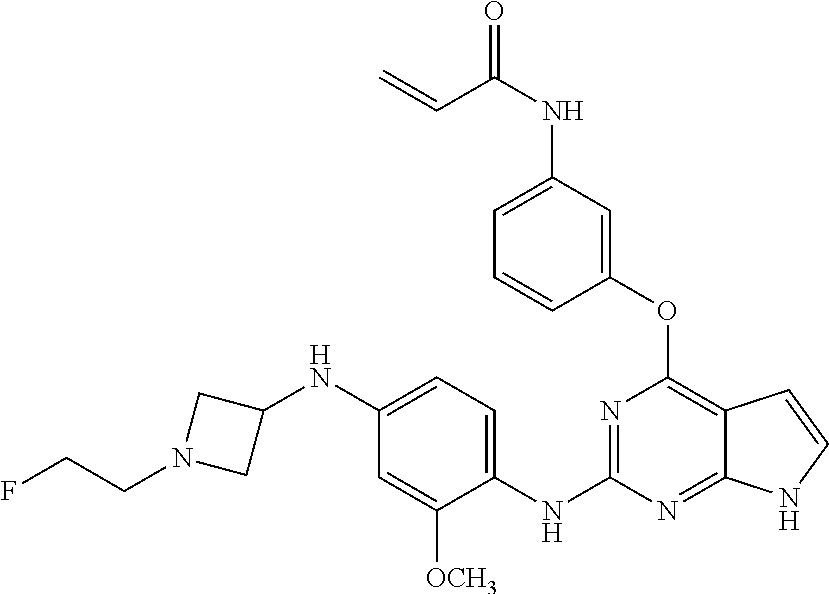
O=C(NC1=CC=CC(OC2=C3C(=NC(NC4=CC=C(NC5CN(CCF)C5)C=C4[OCH3])=N2)NC=C3)=C1)C=C
